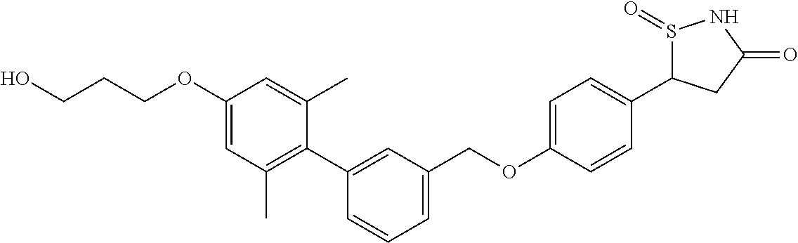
C1(OCCCO)=CC(C)=C(C2=CC(COC3=CC=C(C4S(=O)NC(=O)C4)C=C3)=CC=C2)C(C)=C1
